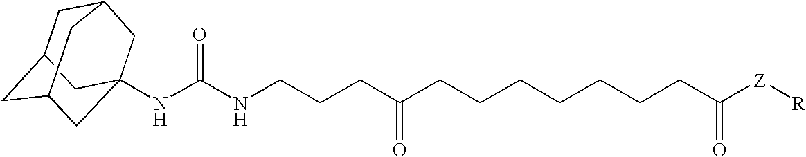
C1C2CC3CC(NC(NCCCC(CCCCCCCC([Z][R])=O)=O)=O)(CC1C3)C2
